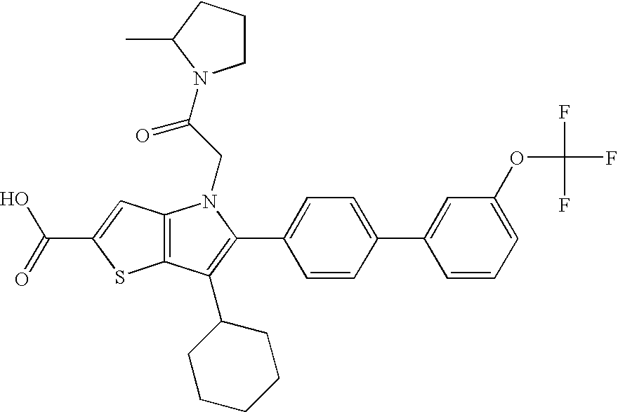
C(C1=CC2=C(S1)C(C1CCCCC1)=C(C1=CC=C(C3=CC(OC(F)(F)F)=CC=C3)C=C1)N2CC(=O)N1CCCC1C)(=O)O
